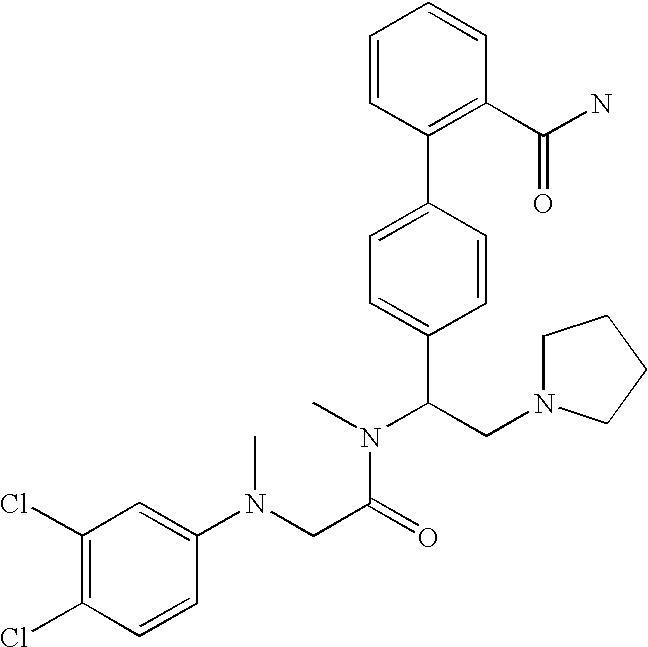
C1(Cl)=C(Cl)C=CC(N(CC(=O)N(C)C(CN2CCCC2)C2=CC=C(C3=C(C(N)=O)C=CC=C3)C=C2)C)=C1
